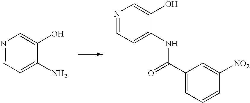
N1=CC=C(N)C(O)=C1.N1=CC=C(NC(C2=CC=CC([NO2])=C2)=O)C(O)=C1
